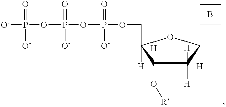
C1([H])([H])C([H])(O[R])C(COP(OP(=O)(OP([O-])(=O)[O-])[O-])(=O)[O-])([H])OC1([H])C1CCC1.B
